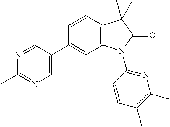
C12=C(C=CC(C3=CN=C(C)N=C3)=C1)C(C)(C)C(=O)N2C1=NC(C)=C(C)C=C1
